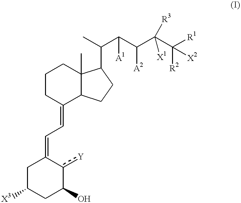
C1C([X3])CC(O)c([Y])C1=CC=C1C2C(C)(CCC1)C(C(C)C(C(C(C([R1])([R2])[X2])([X1])[R3])[A2])[A1])CC2
